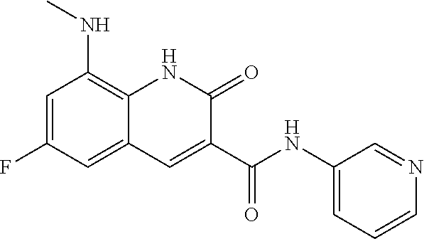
C1=C(F)C=C2C(=C1NC)NC(=O)C(C(NC1=CC=CN=C1)=O)=C2
